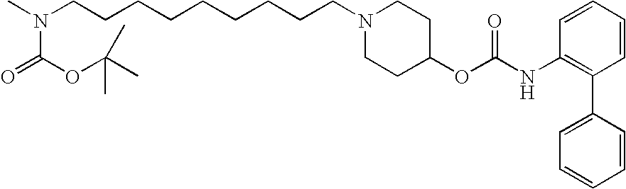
CN(CCCCCCCCCN1CCC(OC(NC2=C(C3=CC=CC=C3)C=CC=C2)=O)CC1)C(OC(C)(C)C)=O
